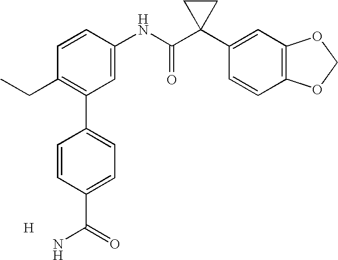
C1=CC(NC(C2(C3=CC4=C(C=C3)OCO4)CC2)=O)=CC(C2=CC=C(C(=O)N)C=C2)=C1CC.[H]
